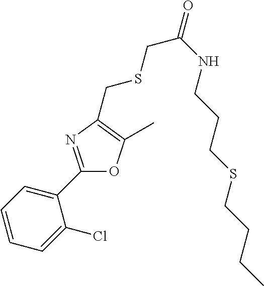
C1=CC=C(Cl)C(C2=NC(CSCC(=O)NCCCSCCCC)=C(C)O2)=C1
